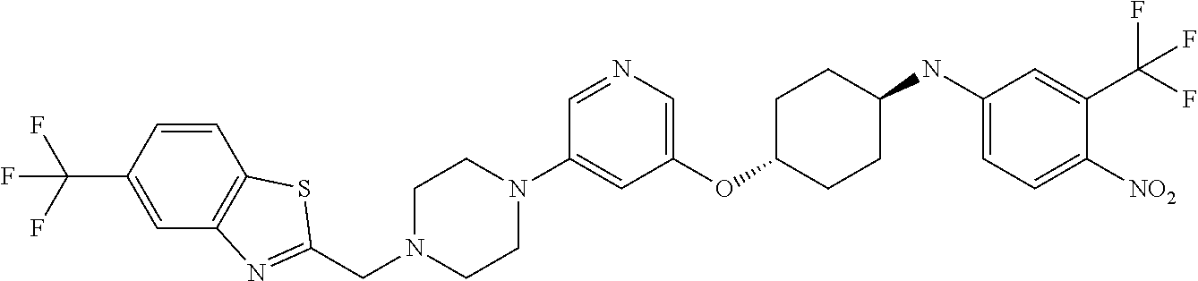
C1(OC2CCC(NC3=CC=C([NO2])C(C(F)(F)F)=C3)CC2)=CN=CC(N2CCN(CC3=NC4=C(C=CC(C(F)(F)F)=C4)S3)CC2)=C1
